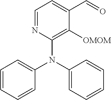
C1(N(C2=CC=CC=C2)C2=C([OMOM])C(C=O)=CC=N2)=CC=CC=C1
